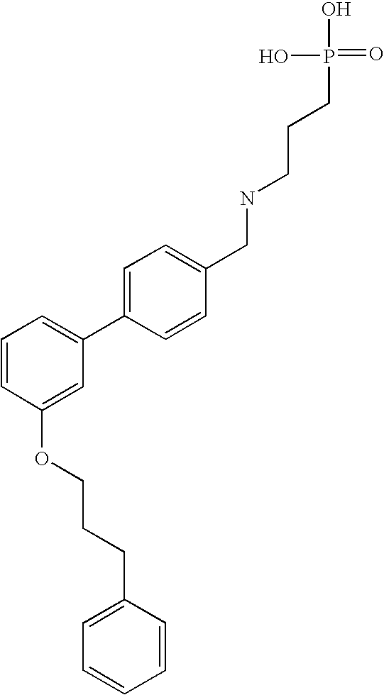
C1(C2=CC=CC(OCCCC3=CC=CC=C3)=C2)=CC=C(CNCCCP(=O)(O)O)C=C1
